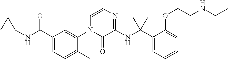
C1C(NC(C2=CC=C(C)C(N3C(=O)C(NC(C4=CC=CC=C4OCCNCC)(C)C)=NC=C3)=C2)=O)C1
